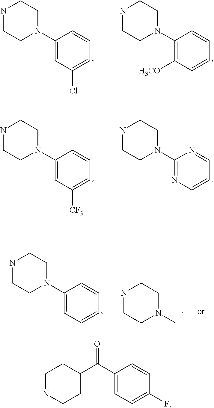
N1CCN(C2=CC(Cl)=CC=C2)CC1.N1CCN(C2=C([H3CO])C=CC=C2)CC1.N1CCN(C2=CC([CF3])=CC=C2)CC1.N1CCN(C2=NC=CC=N2)CC1.N1CCN(C2=CC=CC=C2)CC1.N1CCN(C)CC1.C1(C(C2CCNCC2)=O)=CC=C(F)C=C1
